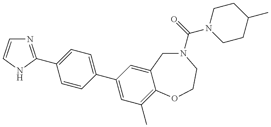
N1=C(C2=CC=C(C3=CC(C)=C4C(=C3)CN(C(=O)N3CCC(C)CC3)CCO4)C=C2)NC=C1
